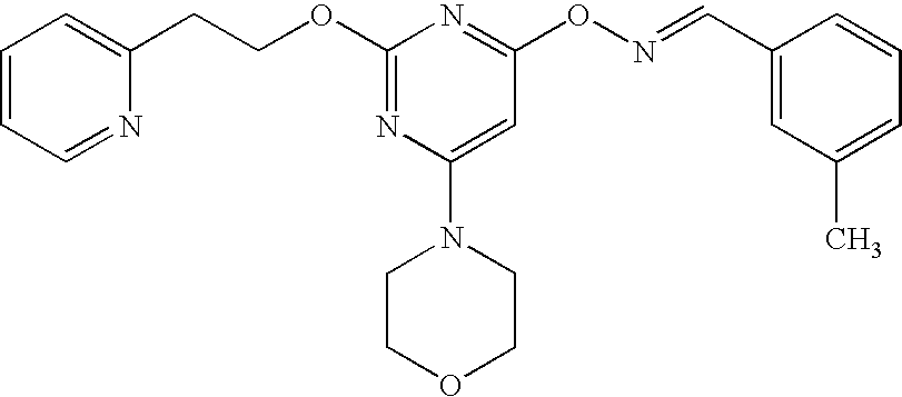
C(OC1=NC(N2CCOCC2)=CC(ON=CC2=CC(C)=CC=C2)=N1)CC1=CC=CC=N1
